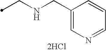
C(NCC1=CN=CC=C1)C.[2HCl]
